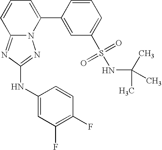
N12C(=NC(NC3=CC(F)=C(F)C=C3)=N1)C=CC=C2C1=CC(S(=O)(=O)NC(C)(C)C)=CC=C1
